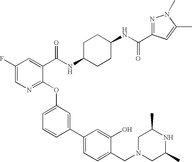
C1(F)=CN=C(OC2=CC=CC(C3=CC=C(CN4CC(C)NC(C)C4)C(O)=C3)=C2)C(C(=O)NC2CCC(NC(=O)C3=NN(C)C(C)=C3)CC2)=C1
